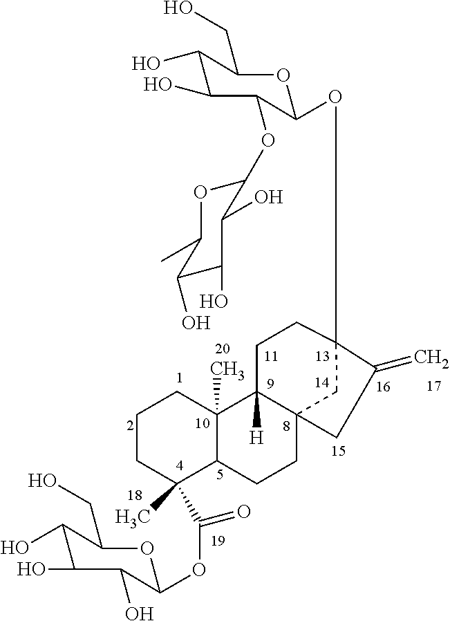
C1CC(C)(C(=O)OC2C(O)C(O)C(O)C(CO)O2)C2C(C)(C1)C1([H])C3(CC2)CC(OC2C(OC4OC(C)C(O)C(O)C4O)C(O)C(O)C(CO)O2)(CC1)C(=C)C3
